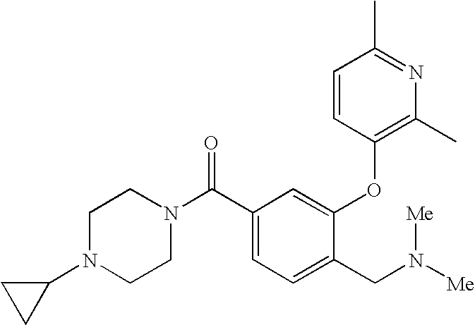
C1(C(N2CCN(C3CC3)CC2)=O)=CC=C(CN([Me])[Me])C(OC2=C(C)N=C(C)C=C2)=C1
